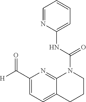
C1=NC(NC(N2C3=NC(C([H])=O)=CC=C3CCC2)=O)=CC=C1
